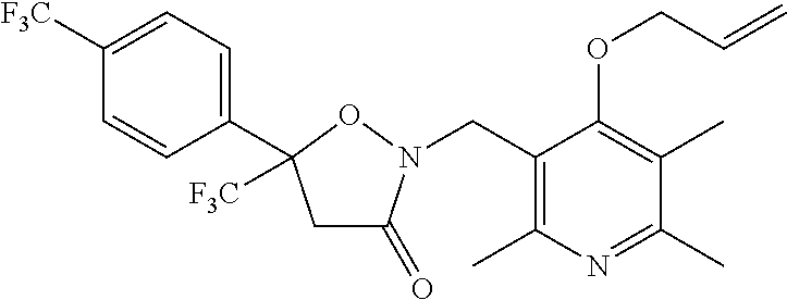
C1C(=O)N(CC2=C(C)N=C(C)C(C)=C2OCC=C)OC1(C1=CC=C([F3C])C=C1)[F3C]
